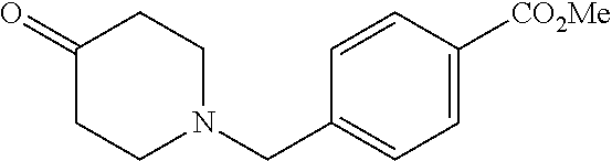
C1(=O)CCN(CC2=CC=C([CO2Me])C=C2)CC1
